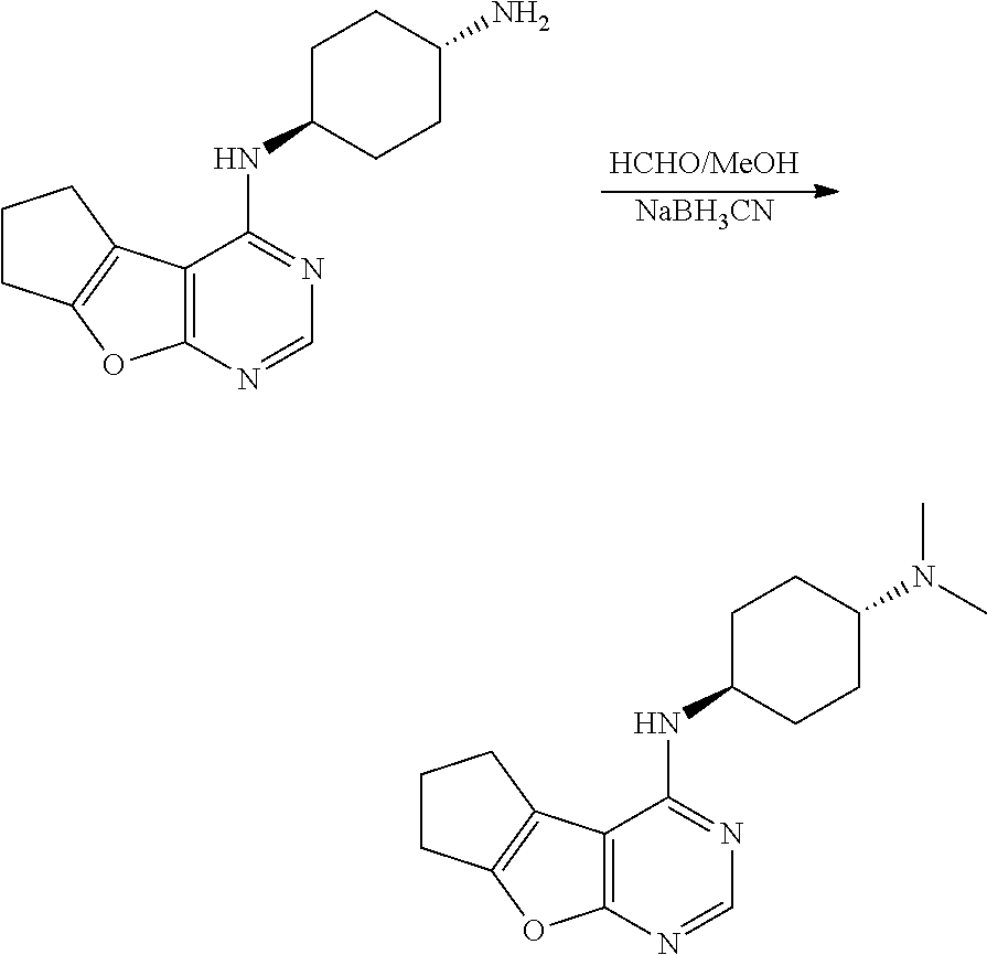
C12=C(N=CN=C1NC1CCC(N(C)C)CC1)OC1=C2CCC1.C12=C(N=CN=C1NC1CCC(N)CC1)OC1=C2CCC1.[NaBH3CN]
